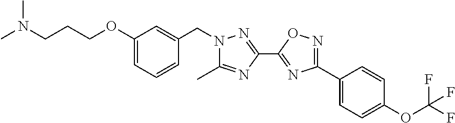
C(CCOC1=CC=CC(CN2C(C)=NC(C3=NC(C4=CC=C(OC(F)(F)F)C=C4)=NO3)=N2)=C1)N(C)C
